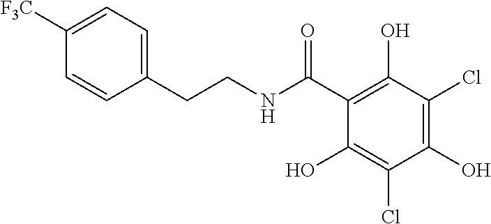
[F3C]C1=CC=C(CCNC(C2=C(O)C(Cl)=C(O)C(Cl)=C2O)=O)C=C1
